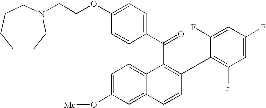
C(C1=C(C2=C(F)C=C(F)C=C2F)C=CC2=CC(O[Me])=CC=C12)(C1=CC=C(OCCN2CCCCCC2)C=C1)=O
